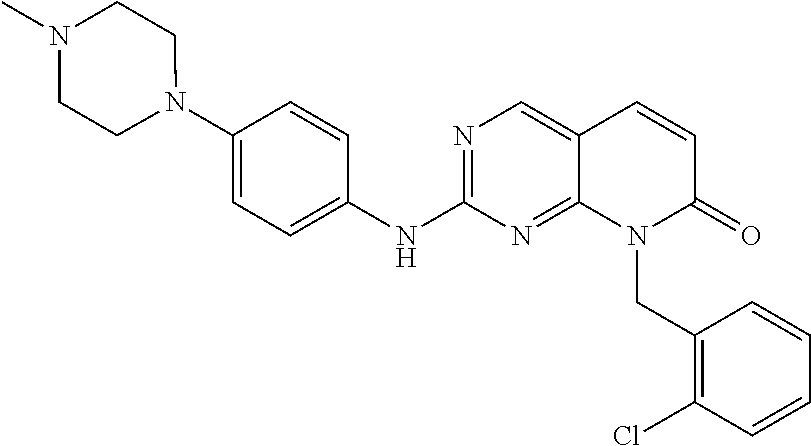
N1(C2=CC=C(NC3=NC=C4C(=N3)N(CC3=C(Cl)C=CC=C3)C(=O)C=C4)C=C2)CCN(C)CC1
